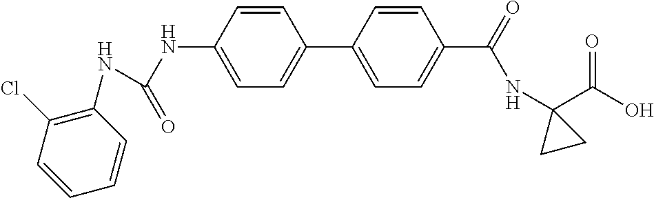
N(C1=CC=C(C2=CC=C(C(=O)NC3(C(O)=O)CC3)C=C2)C=C1)C(=O)NC1=C(Cl)C=CC=C1
